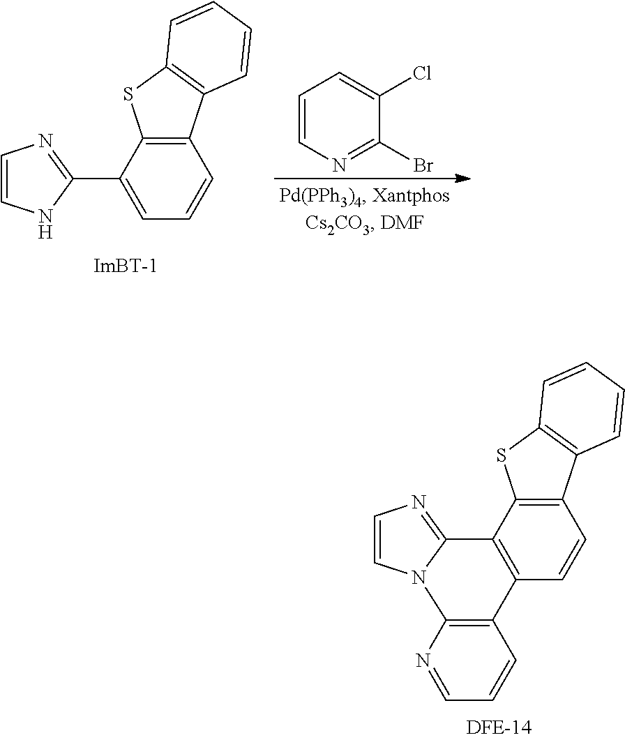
C1=CNC(C2=CC=CC3=C2SC2=C3C=CC=C2)=N1.C1=CN=C(Br)C(Cl)=C1.C1=CN2C(=N1)C1=C(C=CC3=C1SC1=C3C=CC=C1)C1=C2N=CC=C1
